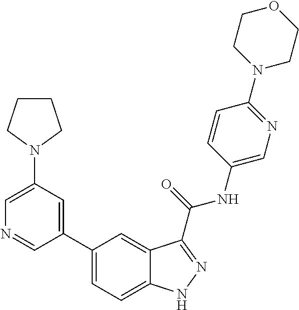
C1(N2CCCC2)=CN=CC(C2=CC=C3C(=C2)C(C(NC2=CN=C(N4CCOCC4)C=C2)=O)=NN3)=C1
